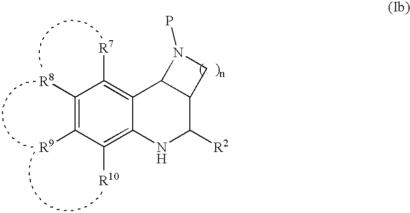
C1([R8])=C([R9])C([R10])=C2C(=C1[R7])C1C(C([R2])N2)CN1P
